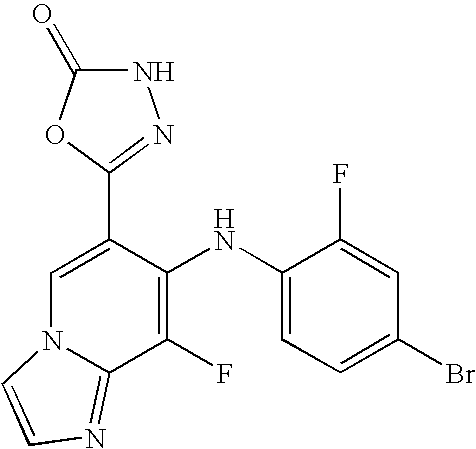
C1(F)=C(NC2=CC=C(Br)C=C2F)C(C2=NNC(=O)O2)=CN2C1=NC=C2
